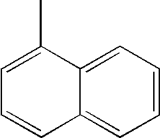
C12=CC=CC=C1C(C)=CC=C2
